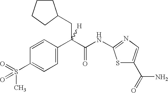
C1=C(C(C(NC2=NC=C(C(=O)N)S2)=O)(CC2CCCC2)[H])C=CC(S(C)(=O)=O)=C1
